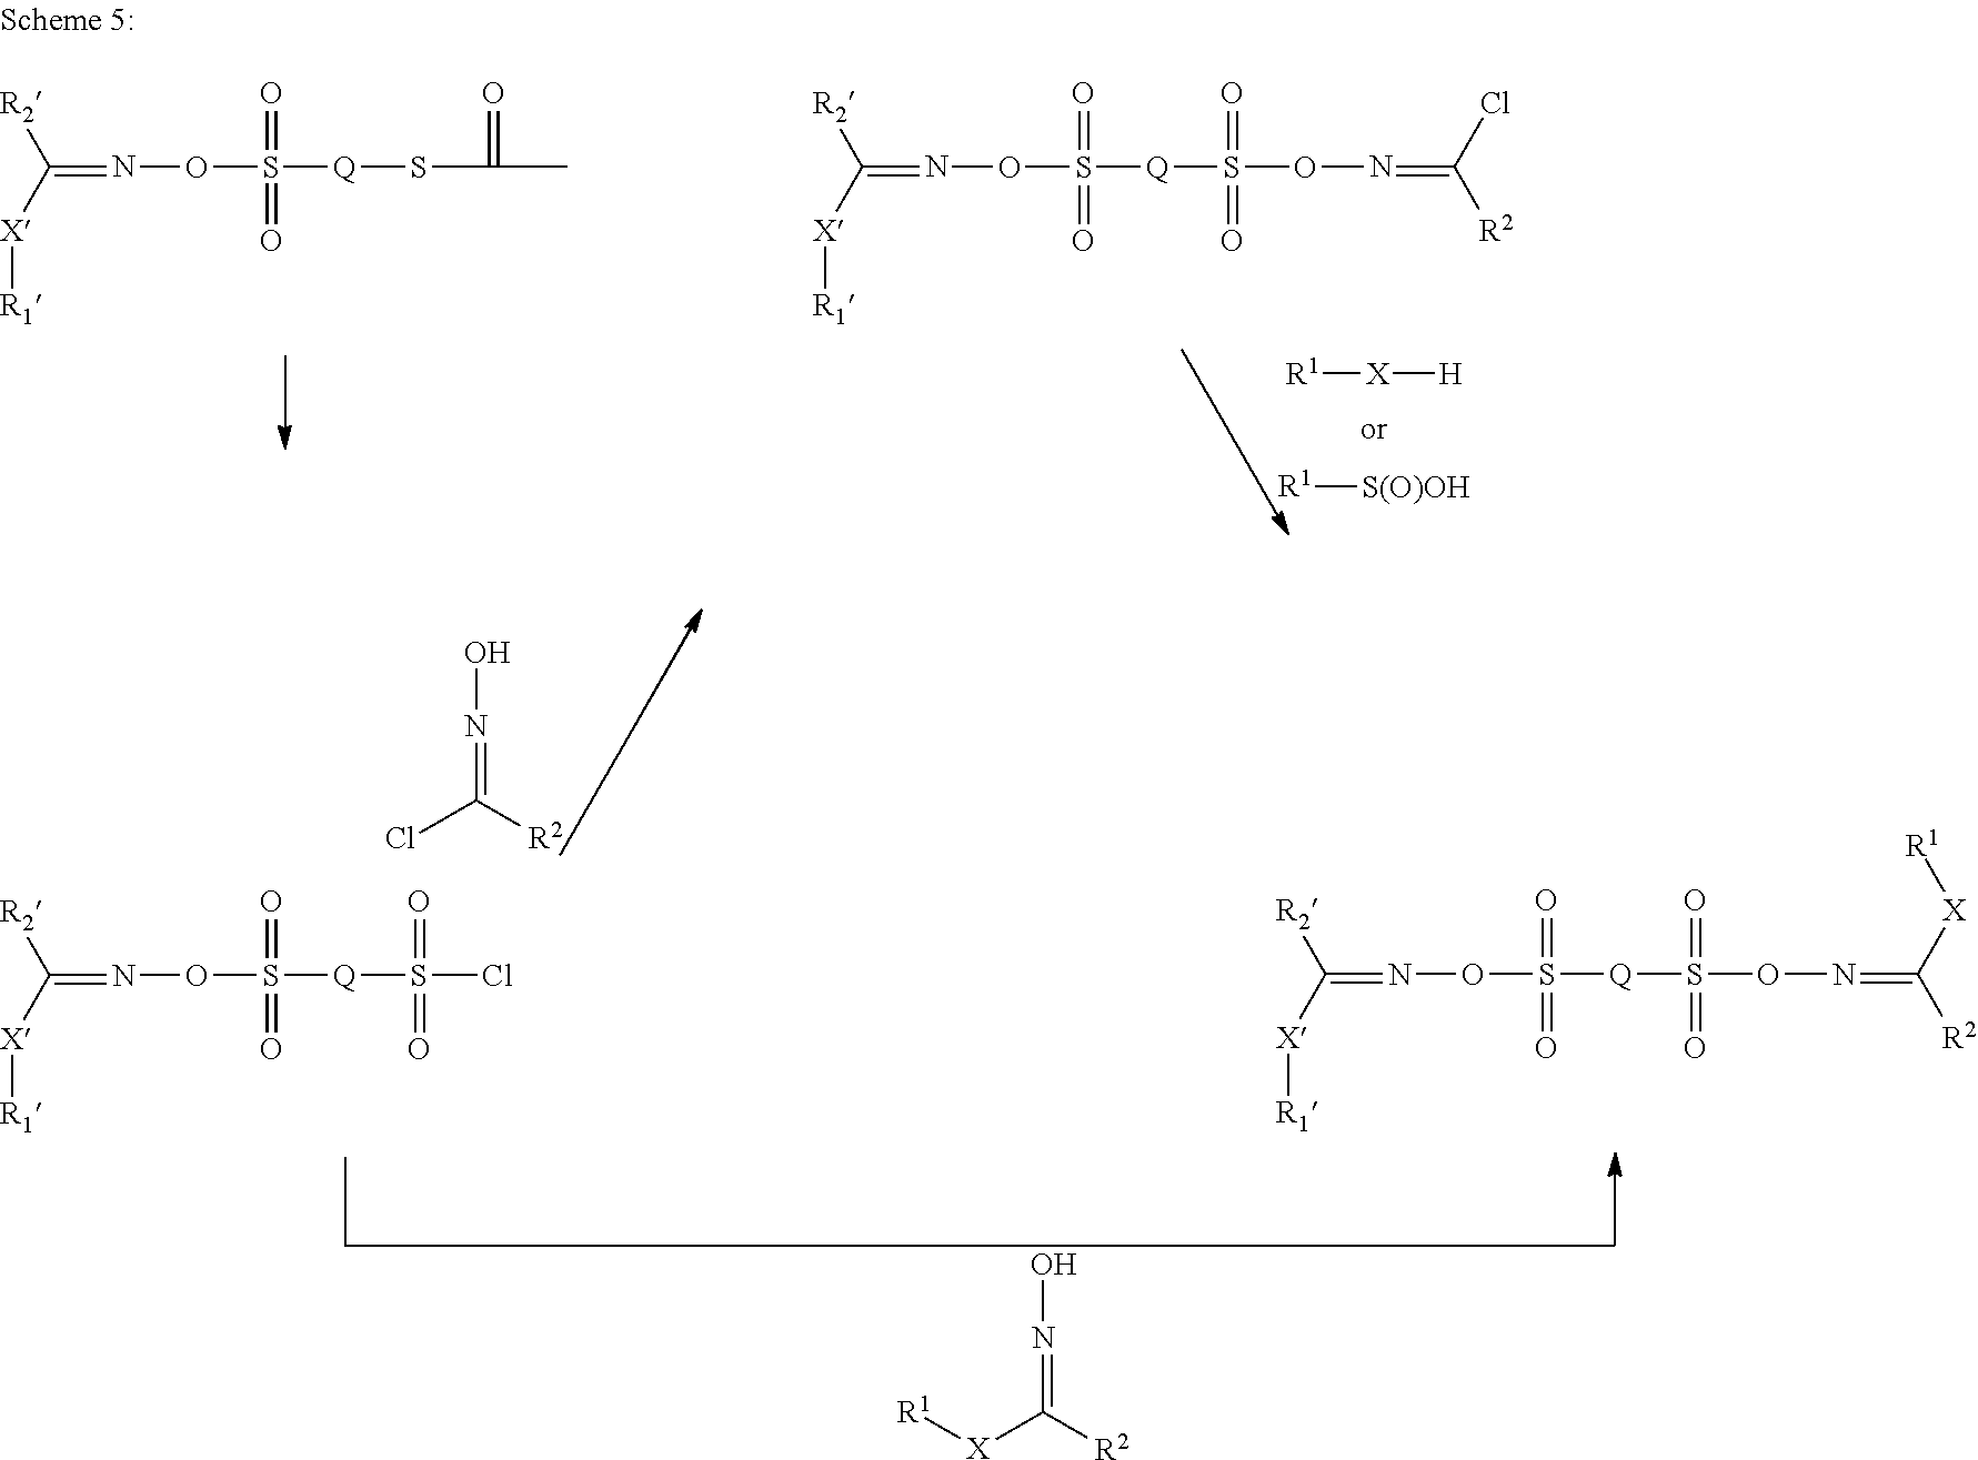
C(=NOS([Q]SC(C)=O)(=O)=O)([X][R1])[R2].C(=NOS([Q]S(ON=C([R2])Cl)(=O)=O)(=O)=O)([X][R1])[R2].[R1][X][H].[R1][S(O)OH].C(=NOS([Q]S(Cl)(=O)=O)(=O)=O)([X][R1])[R2].ON=C(Cl)[R2].C(=NOS([Q]S(ON=C([R2])[X][R1])(=O)=O)(=O)=O)([X][R1])[R2].ON=C([X][R1])[R2]
